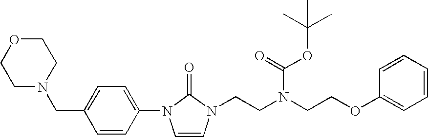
C(N1CCOCC1)C1=CC=C(N2C=CN(CCN(CCOC3=CC=CC=C3)C(OC(C)(C)C)=O)C2=O)C=C1
